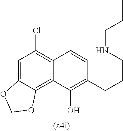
C1=C2C(=C3C(=C1Cl)C=CC(CCCNCCC)=C3O)OCO2
